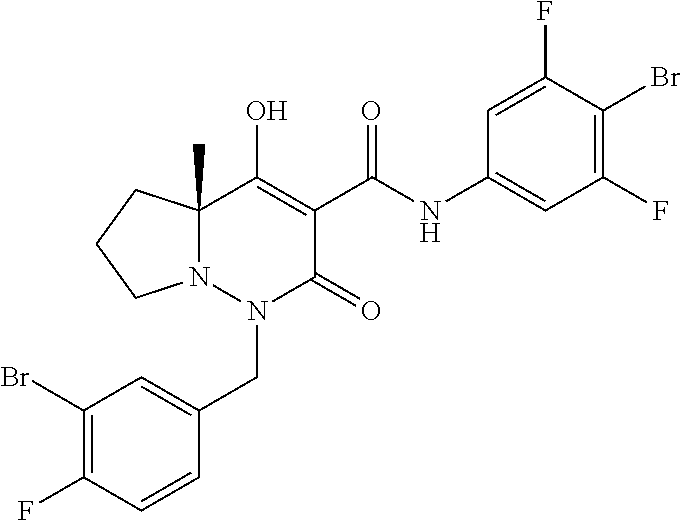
C1(Br)=C(F)C=CC(CN2C(=O)C(C(=O)NC3=CC(F)=C(Br)C(F)=C3)=C(O)C3(C)N2CCC3)=C1
